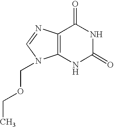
C12=C(N=CN1COCC)C(=O)NC(=O)N2
